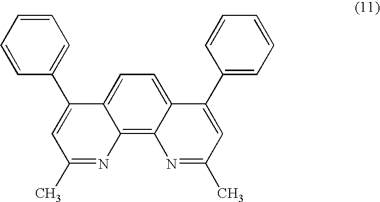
C1=CC=CC(C2=CC(C)=NC3=C4C(=CC=C23)C(C2=CC=CC=C2)=CC(C)=N4)=C1
